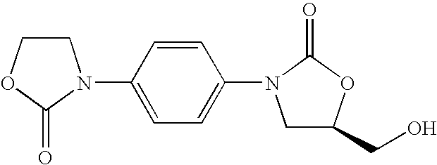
C1COC(=O)N1C1=CC=C(N2CC(CO)OC2=O)C=C1
